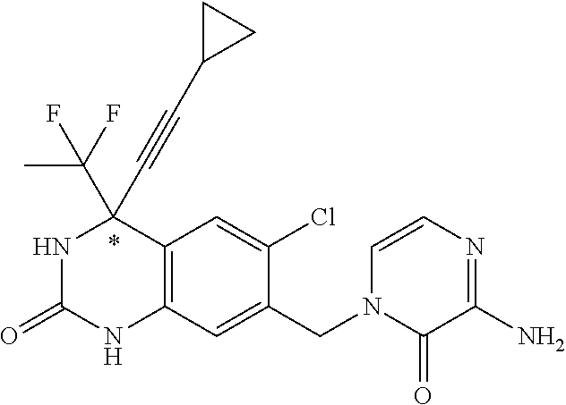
N1C(=O)NC2=C(C1(C#CC1CC1)C(F)(C)F)C=C(Cl)C(CN1C(=O)C(N)=NC=C1)=C2
